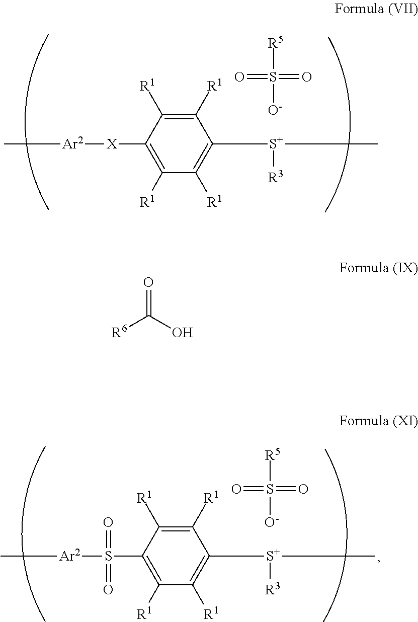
C1([R1])=C([R1])C([X][Ar2]C)=C([R1])C([R1])=C1[S+]([R3])C.[O-]S(=O)([R5])=O.C1([R1])=C([R1])C(S([Ar2]C)(=O)=O)=C([R1])C([R1])=C1[S+]([R3])C.[O-]S(=O)([R5])=O.O=C(O)[R6]
